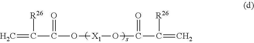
C=C([R26])C(=O)O[X1]OC(=O)C(=C)[R26]
